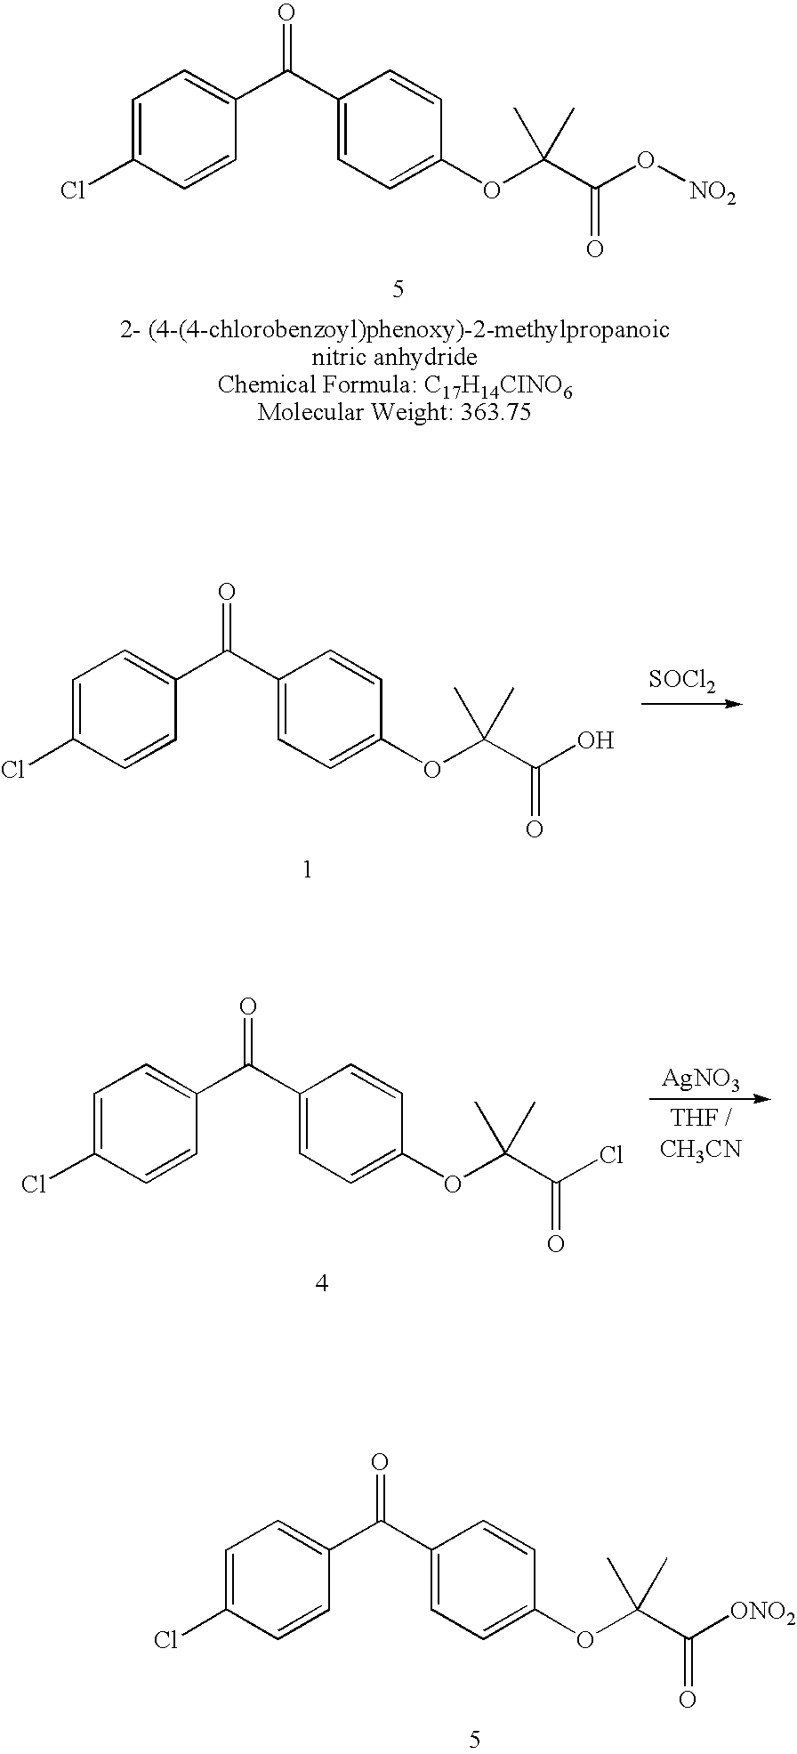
C1=C(Cl)C=CC(C(C2=CC=C(OC(C(O[NO2])=O)(C)C)C=C2)=O)=C1.C1=C(Cl)C=CC(C(C2=CC=C(OC(C(O)=O)(C)C)C=C2)=O)=C1.[SOCl2].C1=C(Cl)C=CC(C(C2=CC=C(OC(C(Cl)=O)(C)C)C=C2)=O)=C1.[AgNO3].C1=C(Cl)C=CC(C(C2=CC=C(OC(C([ONO2])=O)(C)C)C=C2)=O)=C1
